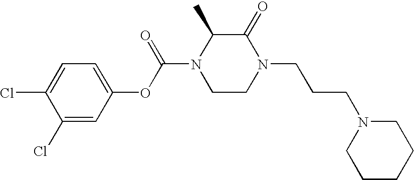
C1(Cl)=CC(OC(=O)N2CCN(CCCN3CCCCC3)C(=O)C2C)=CC=C1Cl
